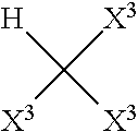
[X3]C([H])([X3])[X3]
